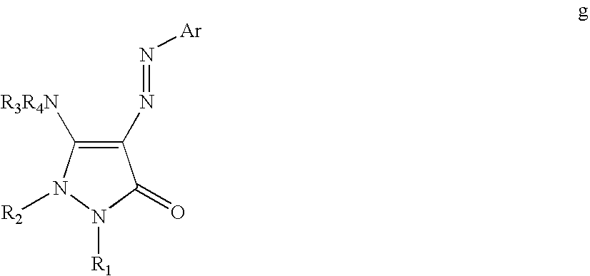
C1(N=N[Ar])=C([R3R4N])N([R2])N([R1])C1=O
